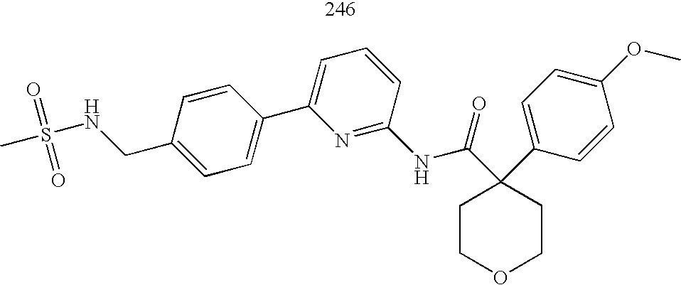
S(NCC1=CC=C(C2=CC=CC(NC(=O)C3(C4=CC=C(OC)C=C4)CCOCC3)=N2)C=C1)(C)(=O)=O
